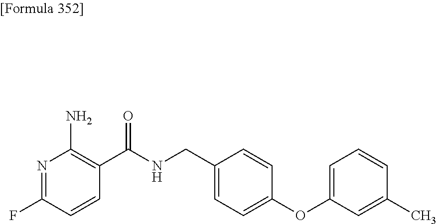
N1=C(F)C=CC(C(NCC2=CC=C(OC3=CC=CC(C)=C3)C=C2)=O)=C1N
